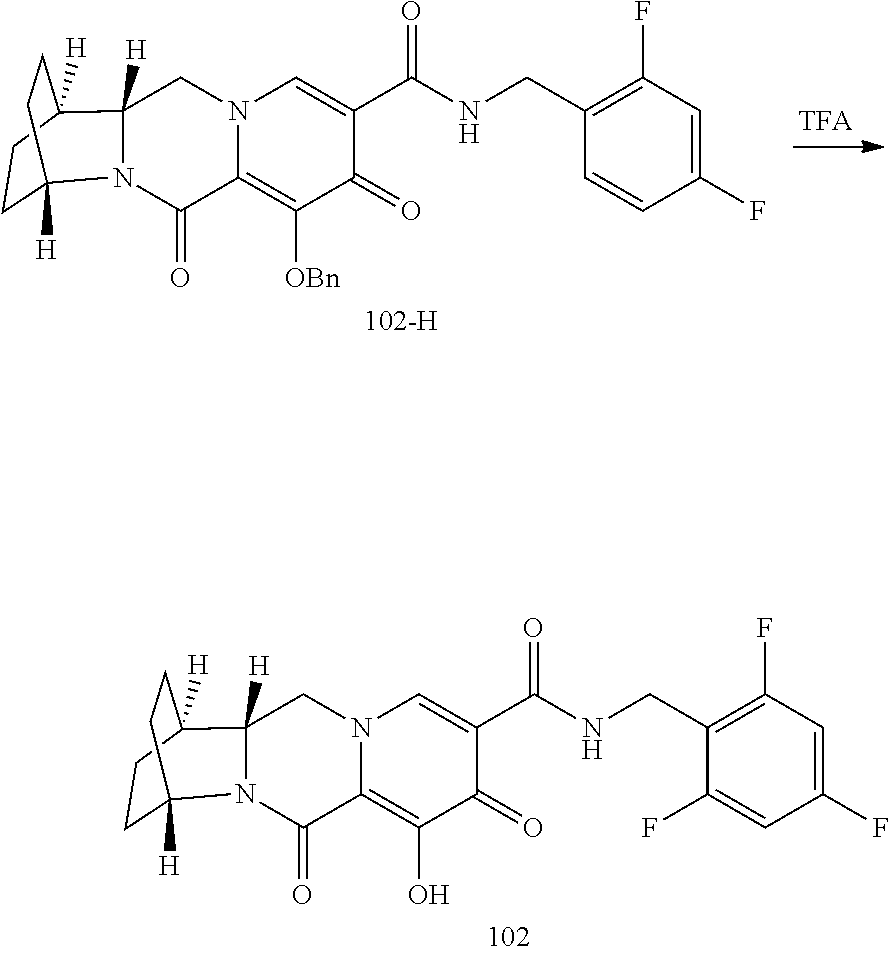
C1(=O)C2=C([OBn])C(=O)C(C(NCC3=C(F)C=C(F)C=C3)=O)=CN2CC2([H])N1C1([H])CCC2([H])CC1.C1(=O)C2=C(O)C(=O)C(C(NCC3=C(F)C=C(F)C=C3F)=O)=CN2CC2([H])N1C1([H])CCC2([H])CC1
